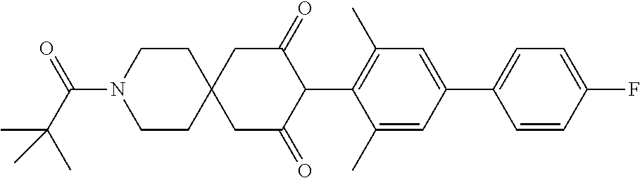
C1(C)=CC(C2=CC=C(F)C=C2)=CC(C)=C1C1C(=O)CC2(CC1=O)CCN(C(C(C)(C)C)=O)CC2
